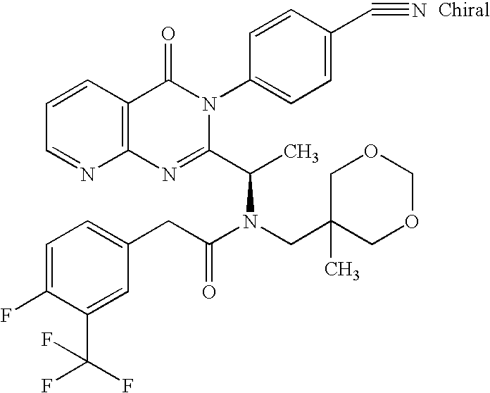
C12=C(C=CC=N1)C(=O)N(C1=CC=C(C#N)C=C1)C(C(C)N(CC1(C)COCOC1)C(CC1=CC=C(F)C(C(F)(F)F)=C1)=O)=N2
